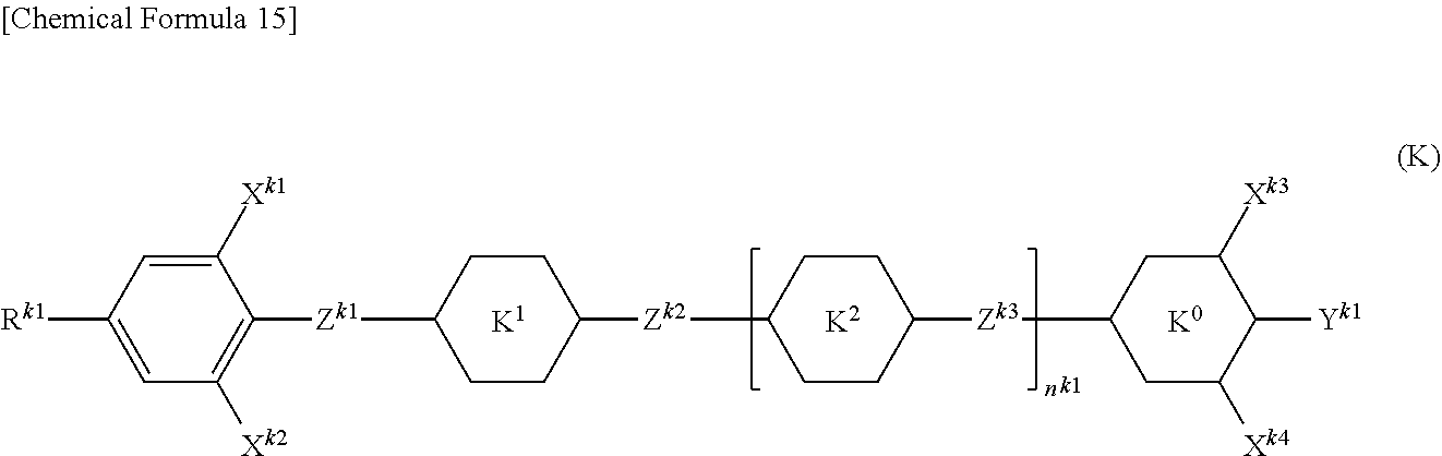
C1([Xk1])=CC([Rk1])=CC([Xk2])=C1[Zk1]C1CCC([Zk2]C2CCC([Zk3]C3CC([Xk4])C([Yk1])C([Xk3])C3)CC2)CC1
